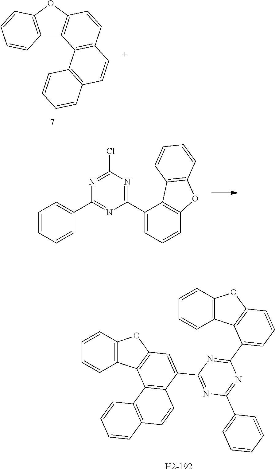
C12=C(OC3=C1C1=C(C=C3)C=CC3=C1C=CC=C3)C=CC=C2.C1(C2=NC(Cl)=NC(C3=CC=CC=C3)=N2)=CC=CC2=C1C1=C(O2)C=CC=C1.C1=CC2=C(C=C1)C1=C(O2)C=C(C2=NC(C3=CC=CC=C3)=NC(C3=CC=CC4=C3C3=C(O4)C=CC=C3)=N2)C2=C1C1=C(C=C2)C=CC=C1
